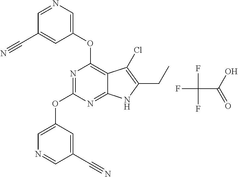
C1(OC2=NC(OC3=CN=CC(C#N)=C3)=C3C(=N2)NC(CC)=C3Cl)=CN=CC(C#N)=C1.FC(C(O)=O)(F)F
